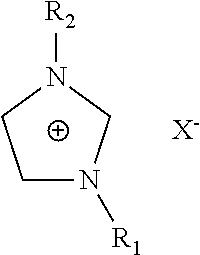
C1N([R1])CN([R2])C1.[X-]
